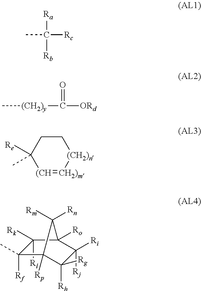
CC([Rc])([Ra])[Rb].C[(CH2)y]C([ORd])=O.C1CC([Re])(C)[(CH]=[CH2)m][(CH2)n]1.C1([Rl])([Rk])C([Rf])(C)C2([Rp])C([Rg])([Rh])C([Ri])([Rj])C1([Ro])C2([Rn])[Rm]
